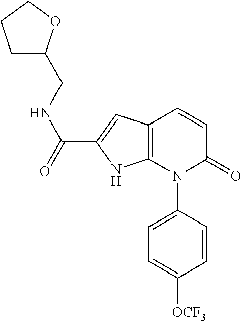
C1=CC(N2C(=O)C=CC3=C2NC(C(=O)NCC2CCCO2)=C3)=CC=C1[OCF3]
